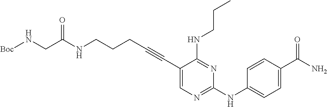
N(CCCC#CC1=CN=C(NC2=CC=C(C(N)=O)C=C2)N=C1NCCC)C(CN[Boc])=O
